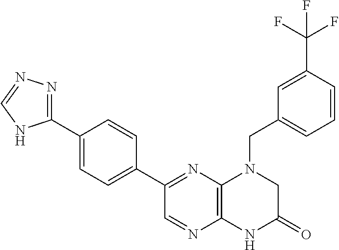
C1(C2=NC3=C(N=C2)NC(=O)CN3CC2=CC=CC(C(F)(F)F)=C2)=CC=C(C2=NN=CN2)C=C1
